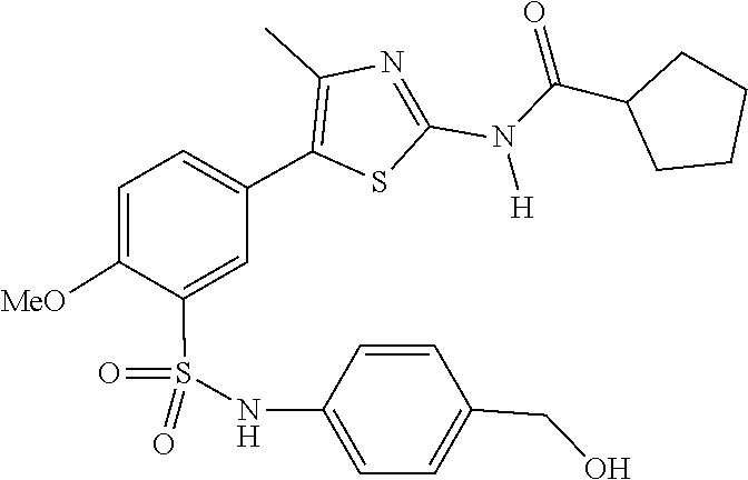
C(C1CCCC1)(N(C1=NC(C)=C(C2=CC=C([MeO])C(S(=O)(NC3=CC=C(CO)C=C3)=O)=C2)S1)[H])=O
